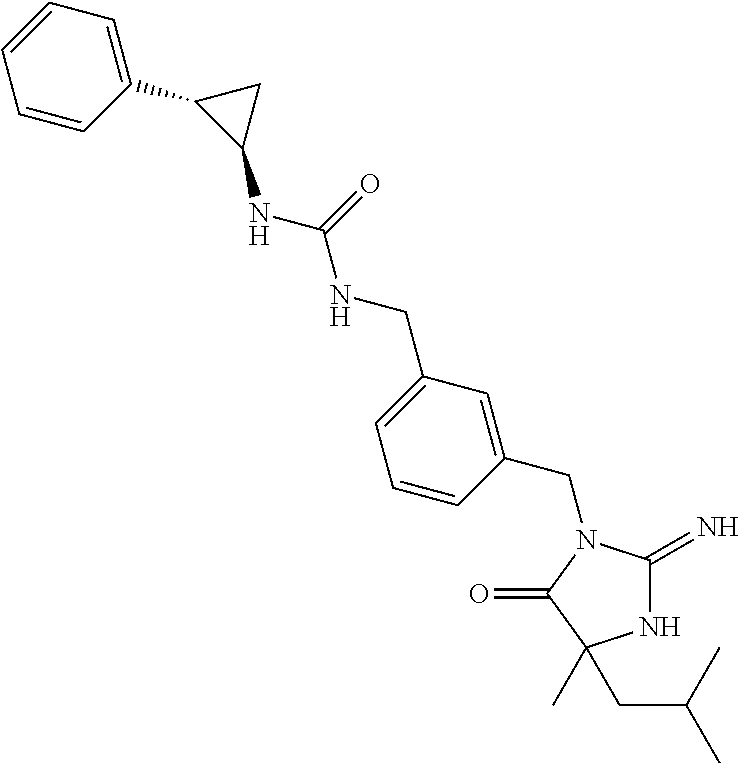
N1C(=N)N(CC2=CC(CNC(NC3CC3C3=CC=CC=C3)=O)=CC=C2)C(=O)C1(C)CC(C)C
